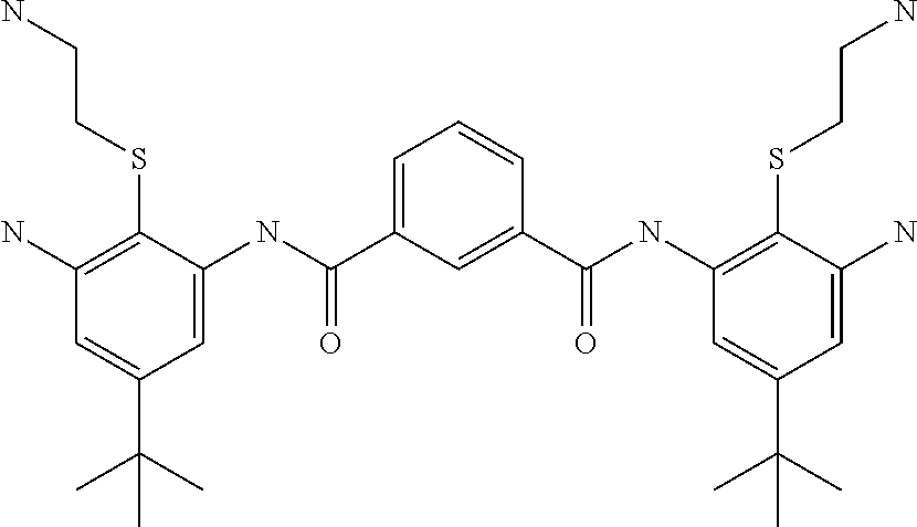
C1=C(C(NC2=CC(C(C)(C)C)=CC(N)=C2SCCN)=O)C=C(C(NC2=C(SCCN)C(N)=CC(C(C)(C)C)=C2)=O)C=C1
